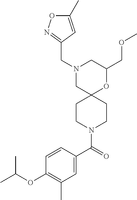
C1(COC)OC2(CN(CC3=NOC(C)=C3)C1)CCN(C(C1=CC(C)=C(OC(C)C)C=C1)=O)CC2
